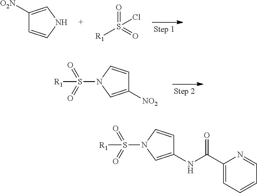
C1([O2N])=CNC=C1.[R1]S(=O)(=O)Cl.C1([NO2])=CN(S(=O)(=O)[R1])C=C1.C1(NC(C2=CC=CC=N2)=O)=CN(S(=O)(=O)[R1])C=C1
